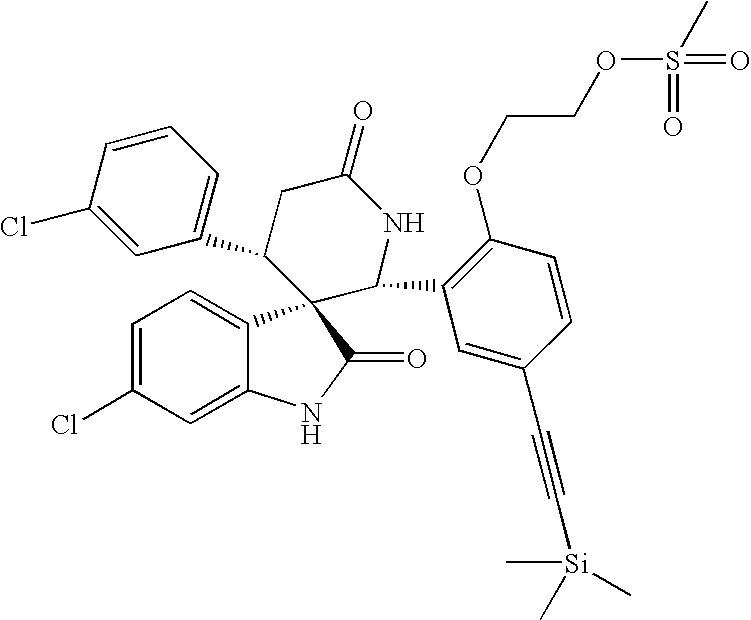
C1=C(Cl)C=C2C(=C1)C1(C(=O)N2)C(C2=CC=CC(Cl)=C2)CC(=O)NC1C1=C(OCCOS(=O)(=O)C)C=CC(C#C[Si](C)(C)C)=C1
